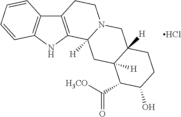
C12=C(NC3=C1C=CC=C3)C1([H])N(CC2)CC2([H])C([H])(C1)C(C([H3CO])=O)C(O)CC2.Cl
